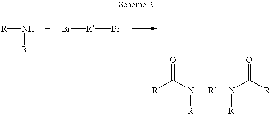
[R]N[R].Br[R]Br.[R]C(N([R]N(C([R])=O)[R])[R])=O
